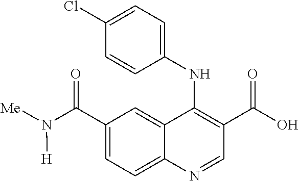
C12=CC(C(N([Me])[H])=O)=CC=C1N=CC(C(O)=O)=C2NC1=CC=C(Cl)C=C1
